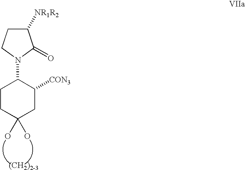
C1([NR1R2])CCN(C2CCC(O)(O)CC2[CON3])C1=O
